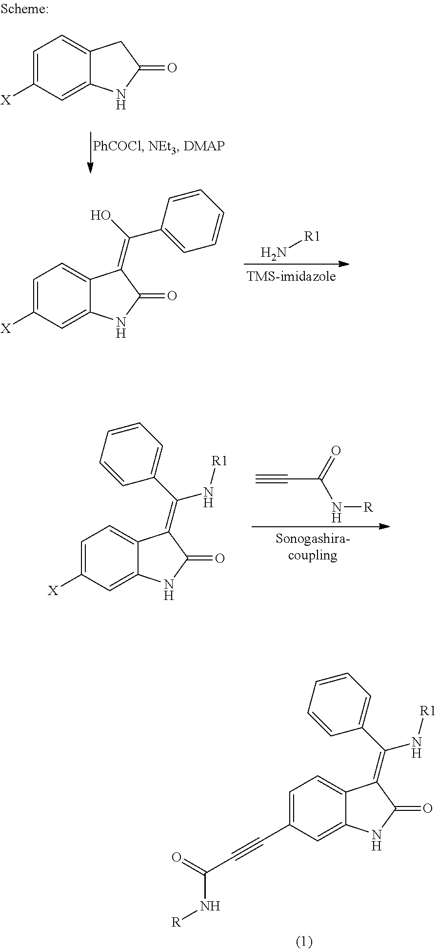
C1=C([X])C=C2C(=C1)CC(=O)N2.C1=C([X])C=C2C(=C1)C(=C(O)C1=CC=CC=C1)C(=O)N2.N[R1].C1=C([X])C=C2C(=C1)C(=C(C1=CC=CC=C1)N[R1])C(=O)N2.N([R])C(=O)C#C.C1=C(C#CC(N[R])=O)C=C2C(=C1)C(=C(C1=CC=CC=C1)N[R1])C(=O)N2
